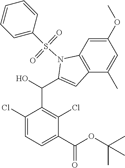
C1(Cl)=CC=C(C(OC(C)(C)C)=O)C(Cl)=C1C(C1=CC2=C(N1S(C1=CC=CC=C1)(=O)=O)C=C(OC)C=C2C)O
